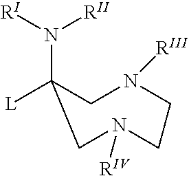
C1(N([RI])[RII])([L])CN([RIII])CCN([RIV])C1
